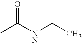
CC([NN]CC)=O
